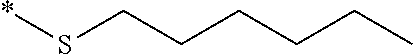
*SCCCCCC
